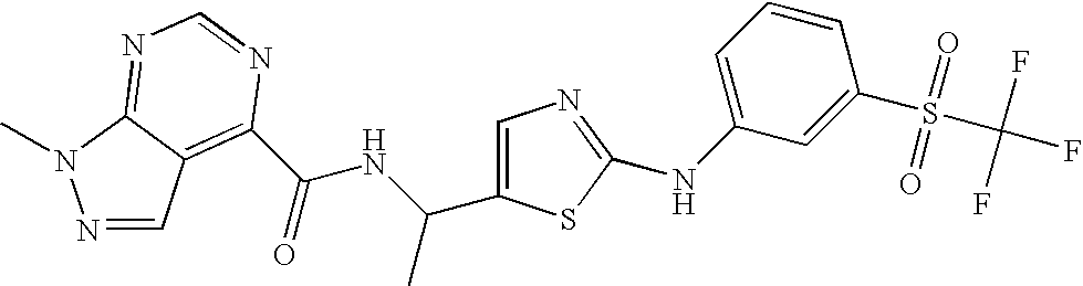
N1=CC2=C(C(=O)NC(C)C3=CN=C(NC4=CC=CC(S(C(F)(F)F)(=O)=O)=C4)S3)N=CN=C2N1C
